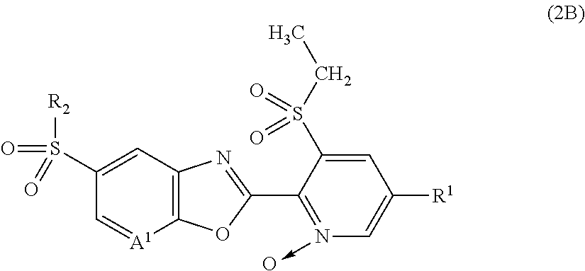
C1(S([R2])(=O)=O)=CC2=C([A1]=C1)OC(C1=N(->C)C=C([R1])C=C1S(CC)(=O)=O)=N2.O
